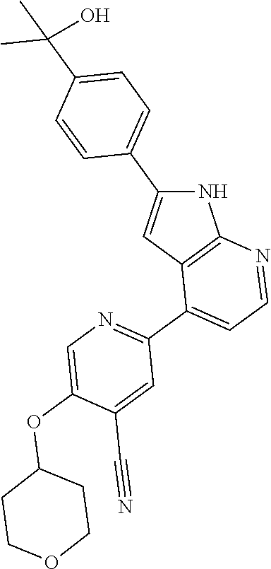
N1C(C2=CC=C(C(C)(C)O)C=C2)=CC2=C1N=CC=C2C1=NC=C(OC2CCOCC2)C(C#N)=C1
